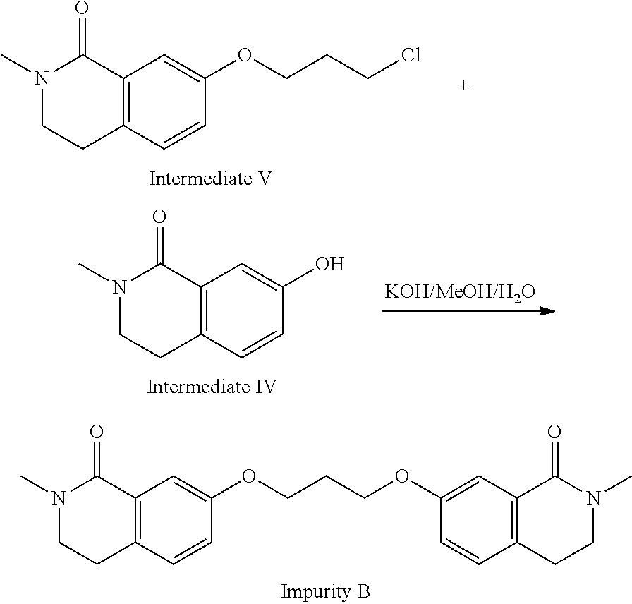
C12=C(C=CC(OCCCOC3=CC4=C(C=C3)CCN(C)C4=O)=C1)CCN(C)C2=O.C12=C(C=CC(OCCCCl)=C1)CCN(C)C2=O.C12=C(C=CC(O)=C1)CCN(C)C2=O
